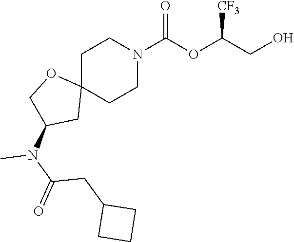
C1C2(CCN(C(OC(CO)[CF3])=O)C1)OCC(N(C)C(=O)CC1CCC1)C2
